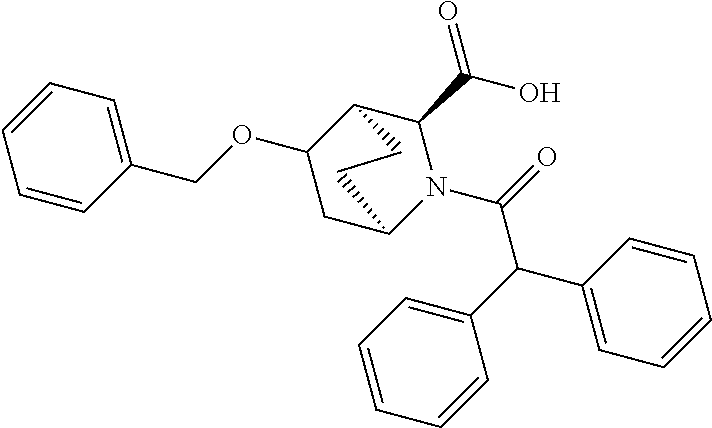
C1=CC=CC(C(C(=O)N2C(C(=O)O)C3C(OCC4=CC=CC=C4)CC2CC3)C2=CC=CC=C2)=C1
